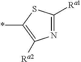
N1=C([Ra1])SC(*)=C1[Ra2]
